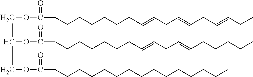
C(OC(=O)CCCCCCCC=CCC=CCC=CCC)C(COC(=O)CCCCCCCCCCCCCCC)OC(=O)CCCCCCCC=CCC=CCCCCC
